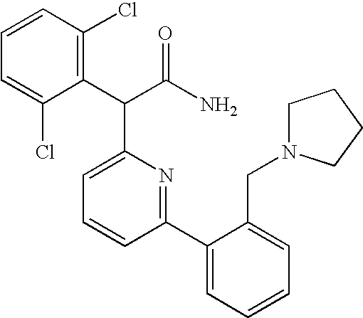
C1=C(Cl)C(C(C(N)=O)C2=CC=CC(C3=CC=CC=C3CN3CCCC3)=N2)=C(Cl)C=C1
